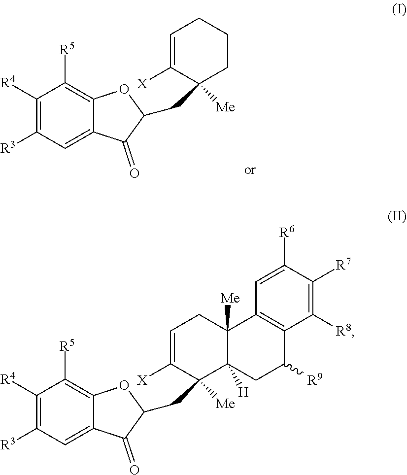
C1([R4])=C([R3])C=C2C(=C1[R5])OC(CC1([Me])C([X])=CCC3([Me])C1([H])CC([R9])C1=C3C=C([R6])C([R7])=C1[R8])C2=O.C1([R4])=C([R3])C=C2C(=C1[R5])OC(CC1([Me])C([X])=CCCC1)C2=O
